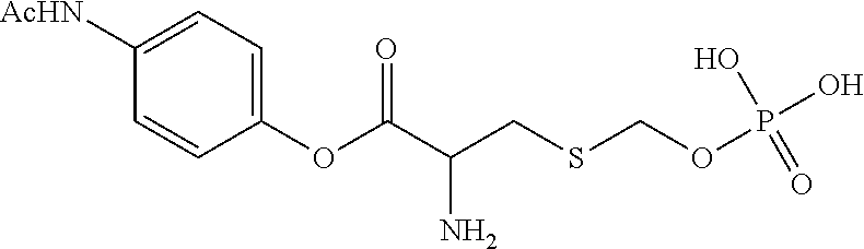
C1(OC(C(CSCOP(O)(O)=O)N)=O)=CC=C([AcHN])C=C1
